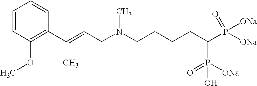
C1=CC(OC)=C(C(=CCN(CCCCC(P([ONa])(=O)[ONa])P(=O)([ONa])O)C)C)C=C1
